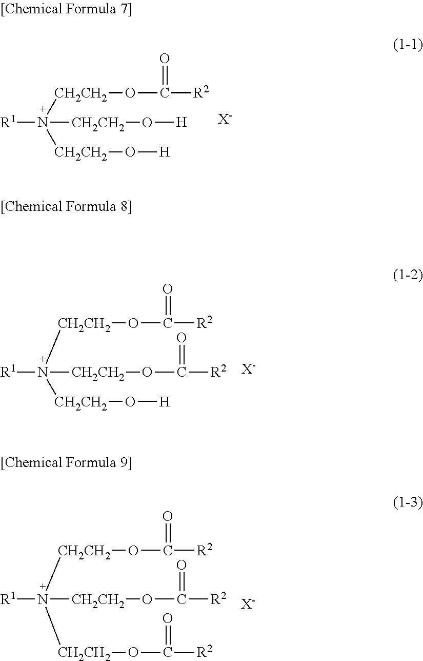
[R1]N([CH2CH2]O[H])([CH2CH2]OC([R2])=O)[CH2CH2]O[H].[X-].[X-].[R1]N([CH2CH2]OC([R2])=O)([CH2CH2]OC([R2])=O)[CH2CH2]O[H].[X-].[R1]N([CH2CH2]OC([R2])=O)([CH2CH2]OC([R2])=O)[CH2CH2]OC([R2])=O
